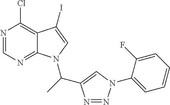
C12=C(Cl)N=CN=C1N(C(C1=CN(C3=CC=CC=C3F)N=N1)C)C=C2I
